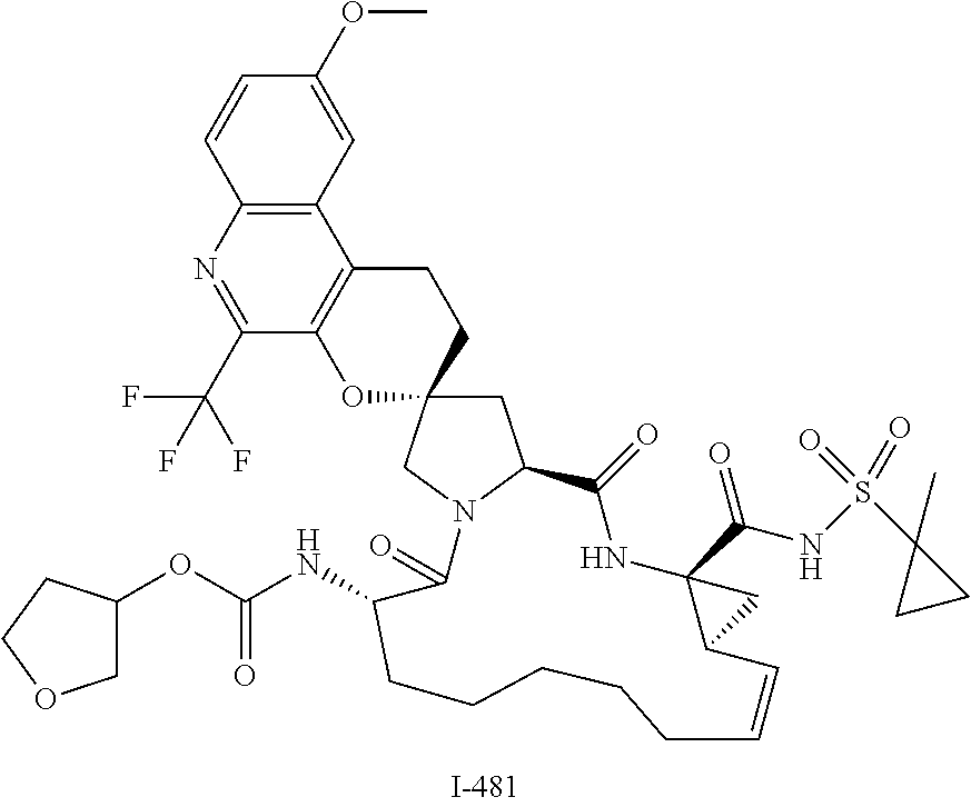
C1=CC2=C(C=C1OC)C1=C(C(C(F)(F)F)=N2)OC2(CC1)CC1N(C2)C(=O)C(NC(OC2COCC2)=O)CCCCCC=CC2C(C(NS(C3(C)CC3)(=O)=O)=O)(NC1=O)C2
